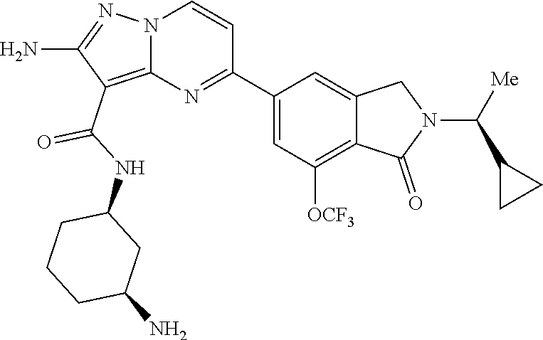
C1(N)=NN2C(=C1C(NC1CCCC(N)C1)=O)N=C(C1=CC([OCF3])=C3C(=C1)CN(C(C1CC1)[Me])C3=O)C=C2
